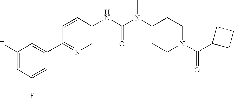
C1(F)=CC(F)=CC(C2=NC=C(NC(N(C3CCN(C(=O)C4CCC4)CC3)C)=O)C=C2)=C1
